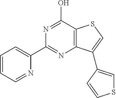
C1=CC=NC(C2=NC3=C(C(O)=N2)SC=C3C2=CSC=C2)=C1
